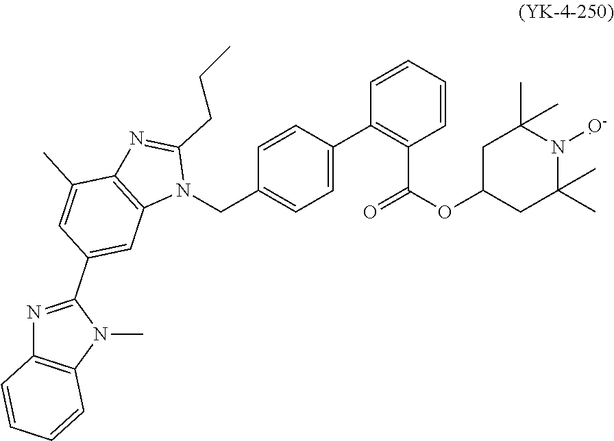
C1=CC(C2=C(C(=O)OC3CC(C)(C)N([O-])C(C)(C)C3)C=CC=C2)=CC=C1CN1C(CCC)=NC2=C1C=C(C1=NC3=C(N1C)C=CC=C3)C=C2C
